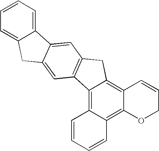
C12=C3C(=C4C(=C1CC1=C2C=C2C(=C1)C1=CC=CC=C1C2)C=CCO4)C=CC=C3
